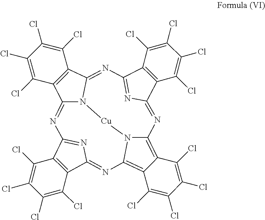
C12=C(C3=NC4=C5C(=C6N=C7C8=C(C(=N7)N=C7C9=C(C(=NC1=N3)N7[Cu]N64)C(Cl)=C(Cl)C(Cl)=C9Cl)C(Cl)=C(Cl)C(Cl)=C8Cl)C(Cl)=C(Cl)C(Cl)=C5Cl)C(Cl)=C(Cl)C(Cl)=C2Cl
